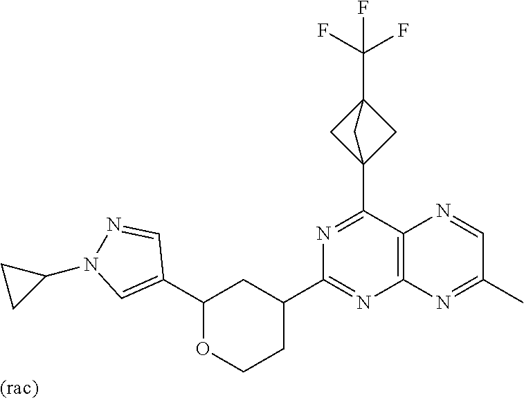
C1(C2=CN(C3CC3)N=C2)OCCC(C2=NC3=C(C(C45CC(C(F)(F)F)(C4)C5)=N2)N=CC(C)=N3)C1
